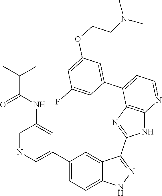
C1=NC=C(C2=CC=C3C(=C2)C(C2=NC4=C(N2)N=CC=C4C2=CC(OCCN(C)C)=CC(F)=C2)=NN3)C=C1NC(C(C)C)=O
